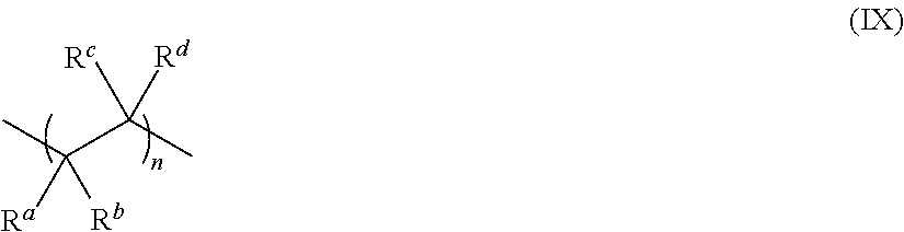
CC([Ra])([Rb])C(C)([Rd])[Rc]
